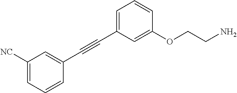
C1=C(C#CC2=CC([NC])=CC=C2)C=C(OCCN)C=C1
